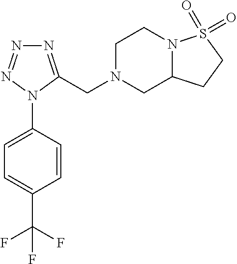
C1=C(N2C(CN3CC4N(CC3)S(=O)(=O)CC4)=NN=N2)C=CC(C(F)(F)F)=C1
